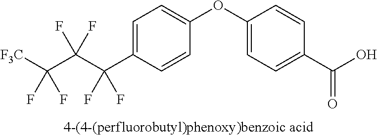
C1=C(C(C(C([F3C])(F)F)(F)F)(F)F)C=CC(OC2=CC=C(C(O)=O)C=C2)=C1
